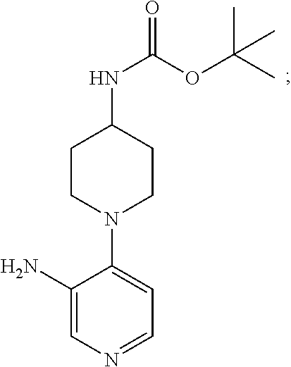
C1(NC(OC(C)(C)C)=O)CCN(C2=CC=NC=C2N)CC1
